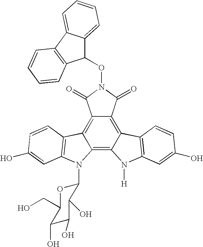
C12=C3C(=C4C(=C1C(=O)N(OC1C5=CC=CC=C5C5=C1C=CC=C5)C2=O)C1=C(N4[H])C=C(O)C=C1)N(C1OC(CO)C(O)C(O)C1O)C1=C3C=CC(O)=C1
